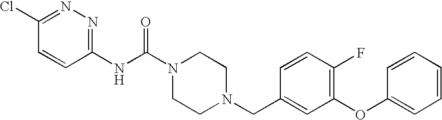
C1=CC(NC(N2CCN(CC3=CC(OC4=CC=CC=C4)=C(F)C=C3)CC2)=O)=NN=C1Cl
